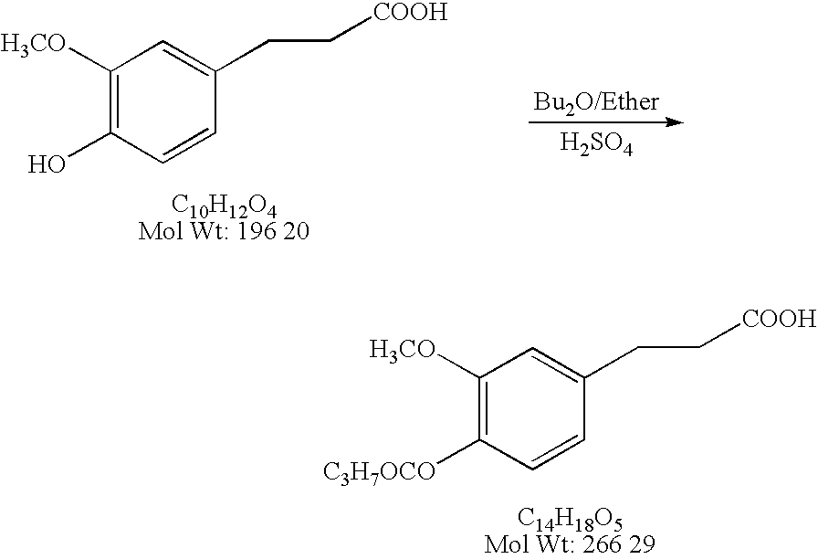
C1([H3CO])=C([C3H7OCO])C=CC(CC[COOH])=C1.[H2SO4].C1([H3CO])=C(O)C=CC(CC[COOH])=C1
